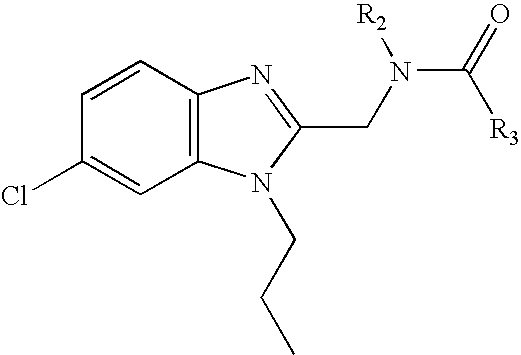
C1=CC2=C(C=C1Cl)N(CCC)C(CN(C(=O)[R3])[R2])=N2
